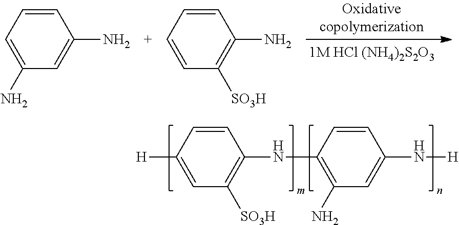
C1(N)=CC(N)=CC=C1.C1(N)=C([SO3H])C=CC=C1.C1(NC2=C(N)C=C(N[H])C=C2)=C([SO3H])C=C([H])C=C1
